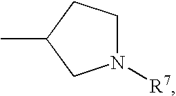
N1([R7])CCC(C)C1
